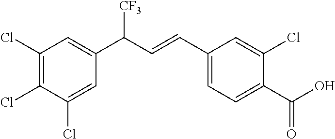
C1(Cl)=C(Cl)C(Cl)=CC(C(C=CC2=CC=C(C(=O)O)C(Cl)=C2)[CF3])=C1
